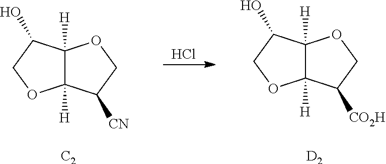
C12([H])C([H])(C(O)CO1)OCC2[CN].[C2].Cl.C12([H])C([H])(C(O)CO1)OCC2[CO2H].[D2]
